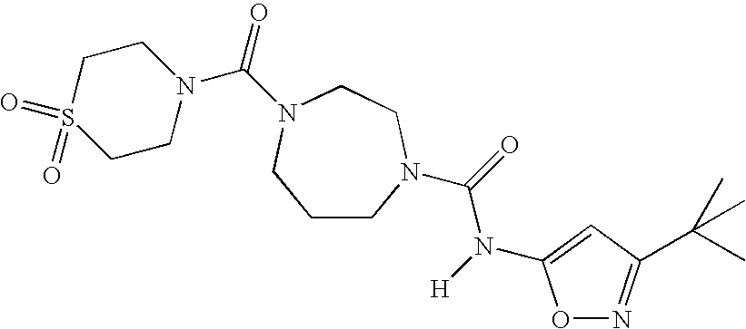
C1CN(C(=O)N([H])C2=CC(C(C)(C)C)=NO2)CCN(C(=O)N2CCS(=O)(=O)CC2)C1
